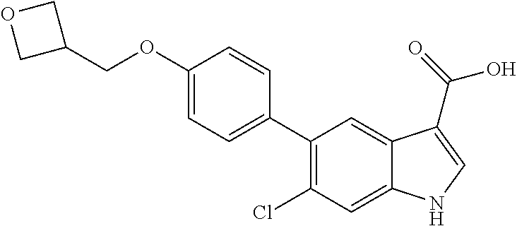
C1(OCC2COC2)=CC=C(C2=C(Cl)C=C3C(=C2)C(C(=O)O)=CN3)C=C1
